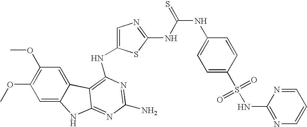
N(C1=CN=C(NC(=S)NC2=CC=C(S(NC3=NC=CC=N3)(=O)=O)C=C2)S1)C1=C2C3=CC(OC)=C(OC)C=C3NC2=NC(N)=N1
